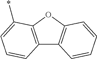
C12=C(OC3=C1C=CC=C3)C(*)=CC=C2
